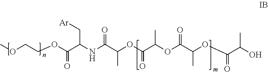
COCCOC(C(NC(C(OC(C(OC(C(OC(C(O)C)=O)C)=O)C)=O)C)=O)C[Ar])=O
